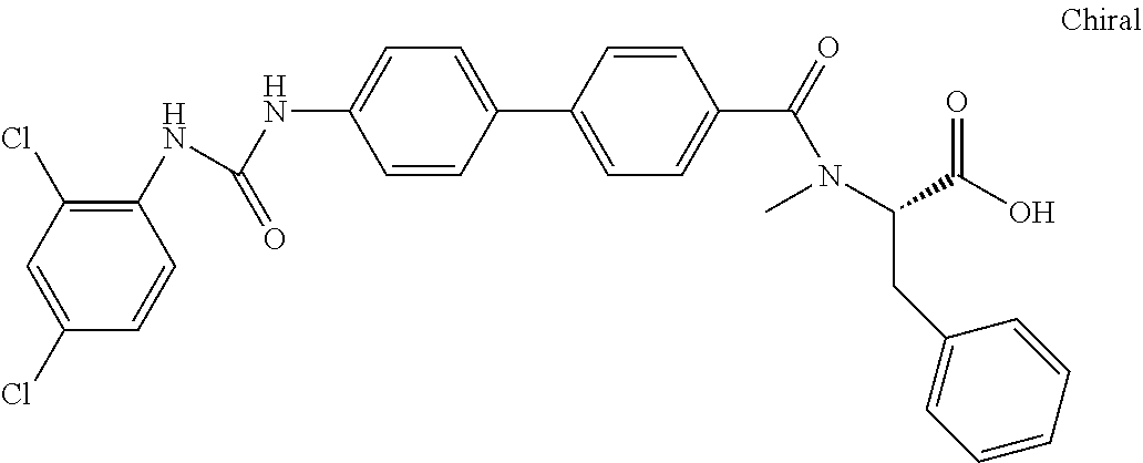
N(C1=CC=C(C2=CC=C(C(N(C)C(C(O)=O)CC3=CC=CC=C3)=O)C=C2)C=C1)C(=O)NC1=C(Cl)C=C(Cl)C=C1
